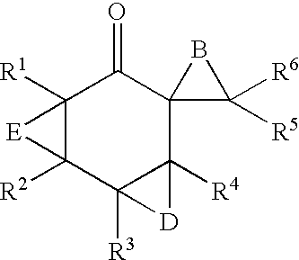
C12([R1])C([R2])(C3([R3])C([R4])(C4(C1=O)C([R6])([R5])B4)[D]3)[E]2
